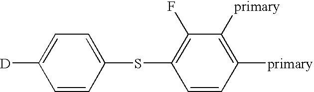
C1=CC(SC2=C(F)C([primary])=C([primary])C=C2)=CC=C1[D]
